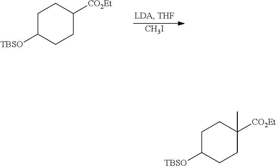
[CH3I].C1C([TBSO])CCC([CO2Et])C1.C1C([TBSO])CCC([CO2Et])(C)C1
